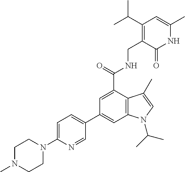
C1=C(C(NCC2=C(C(C)C)C=C(C)NC2=O)=O)C2=C(C=C1C1=CC=C(N3CCN(C)CC3)N=C1)N(C(C)C)C=C2C
